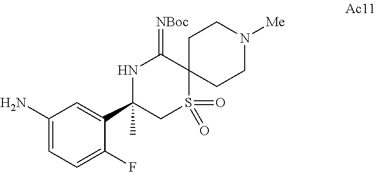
C1(N)=CC=C(F)C(C2(C)CS(=O)(=O)C3(C(=[NBoc])N2)CCN([Me])CC3)=C1
